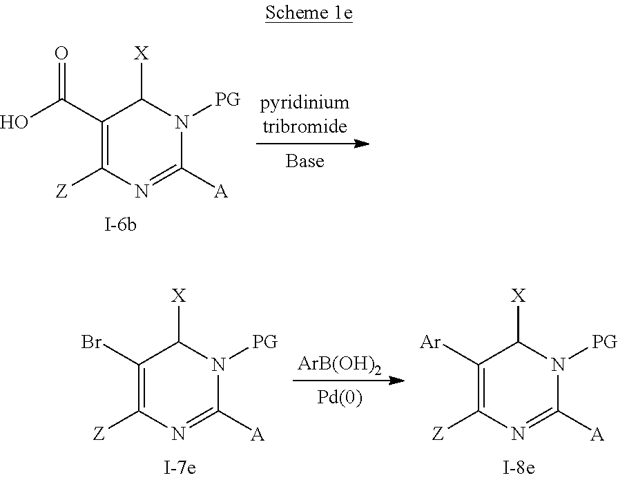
C1(C(O)=O)=C([Z])N=C([A])N([PG])C1[X].C1(Br)=C([Z])N=C([A])N([PG])C1[X].[ArB(OH)2].C1([Ar])=C([Z])N=C([A])N([PG])C1[X]
